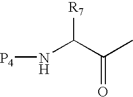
N(C(C(C)=O)[R7])[P4]
